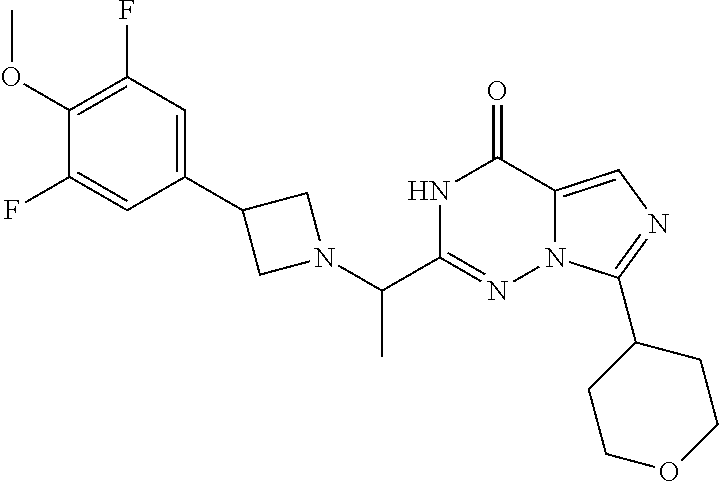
C1(OC)=C(F)C=C(C2CN(C(C3=NN4C(=CN=C4C4CCOCC4)C(=O)N3)C)C2)C=C1F
